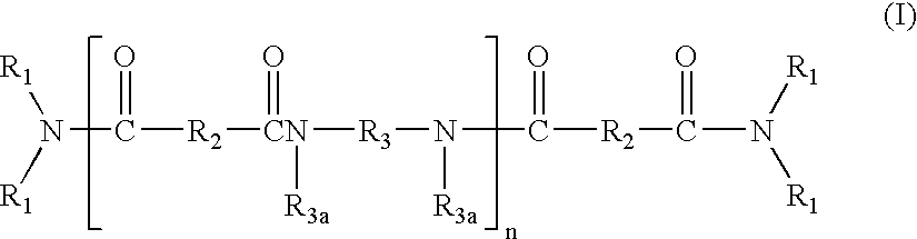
C([R2][CN]([R3]N(C([R2]C(=O)N([R1])[R1])=O)[R3a])(=O)[R3a])(=O)N([R1])[R1]
